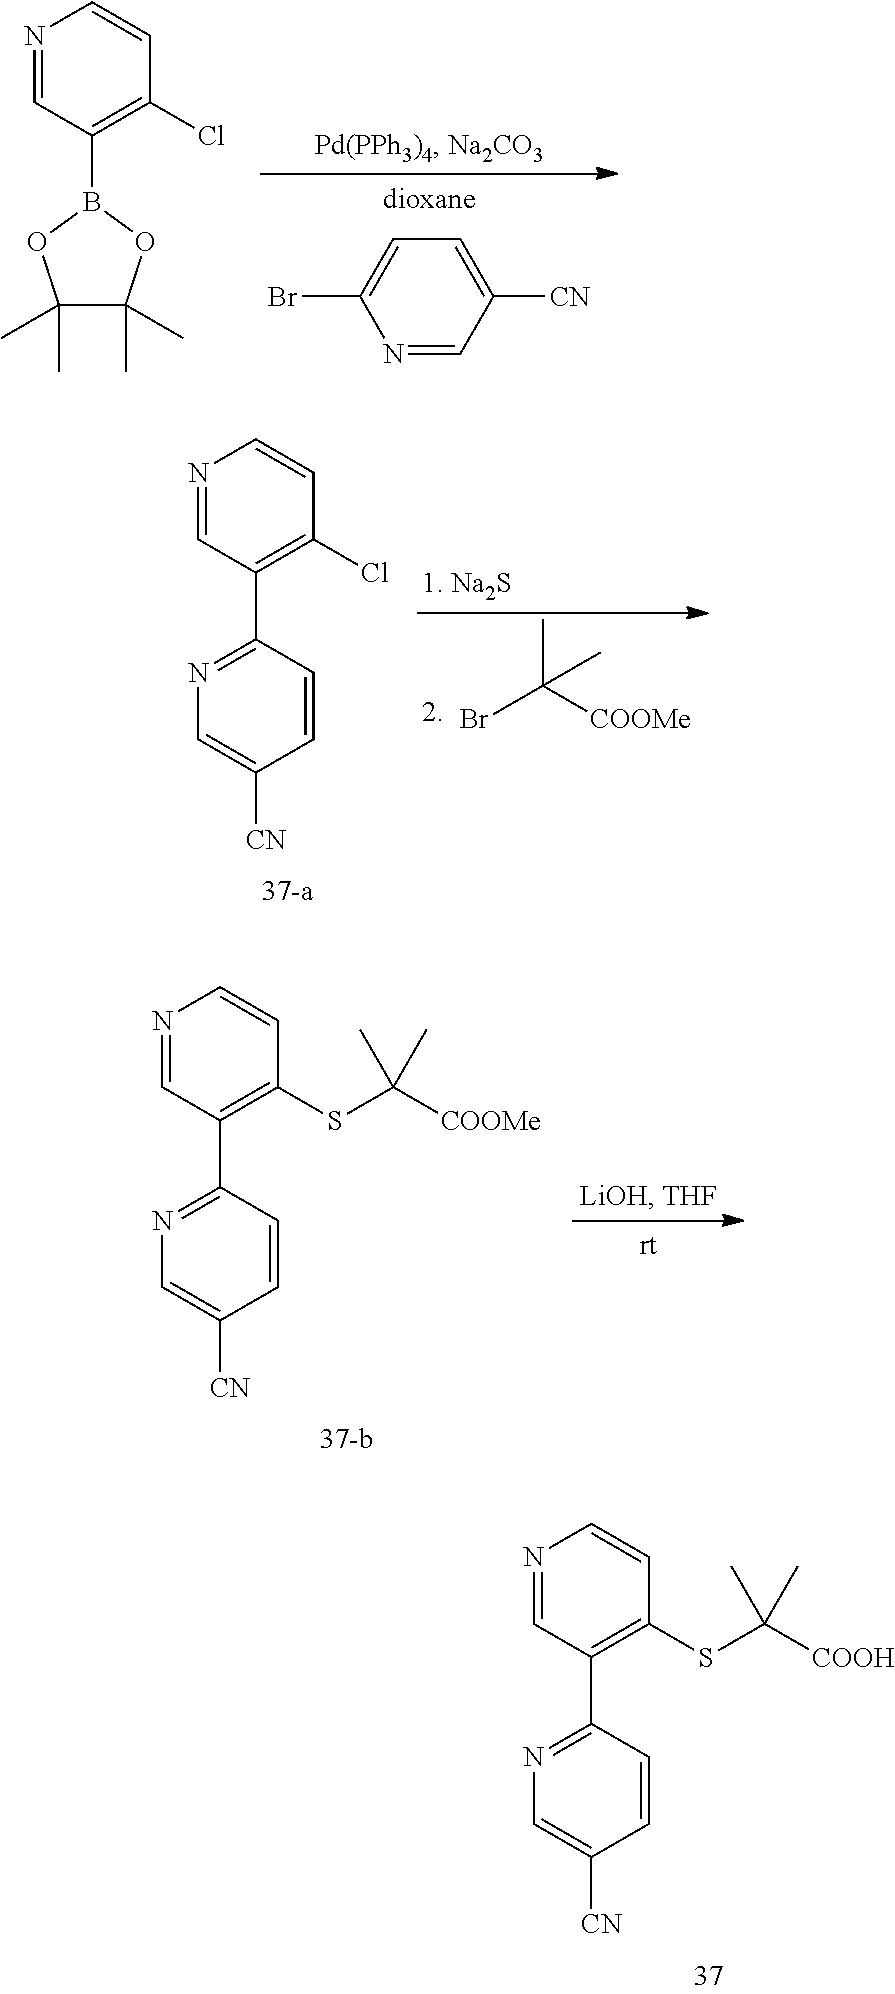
N1=CC(C2=NC=C([CN])C=C2)=C(SC([COOH])(C)C)C=C1.N1=CC([CN])=CC=C1Br.N1=CC(B2OC(C)(C)C(C)(C)O2)=C(Cl)C=C1.BrC([COOMe])(C)C.N1=CC(C2=NC=C([CN])C=C2)=C(Cl)C=C1.N1=CC(C2=NC=C([CN])C=C2)=C(SC([COOMe])(C)C)C=C1
